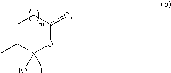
C1C(C)C(O)([H])OC(=O)C1
